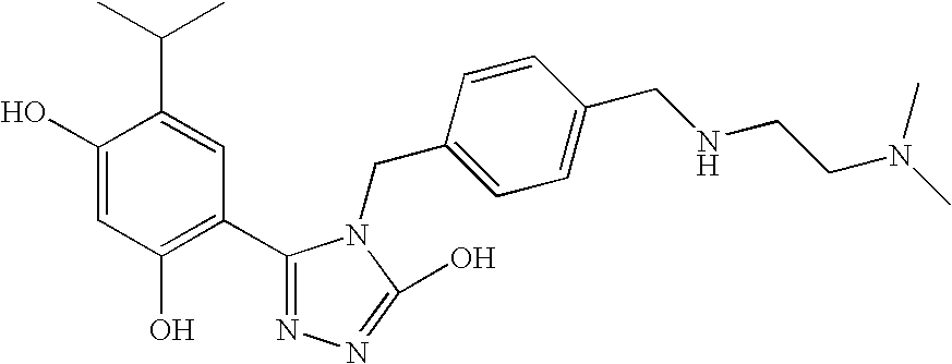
C1(O)=CC(O)=C(C2=NN=C(O)N2CC2=CC=C(CNCCN(C)C)C=C2)C=C1C(C)C
